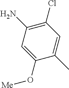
C1(Cl)=C(N)C=C(O[Me])C(C)=C1
